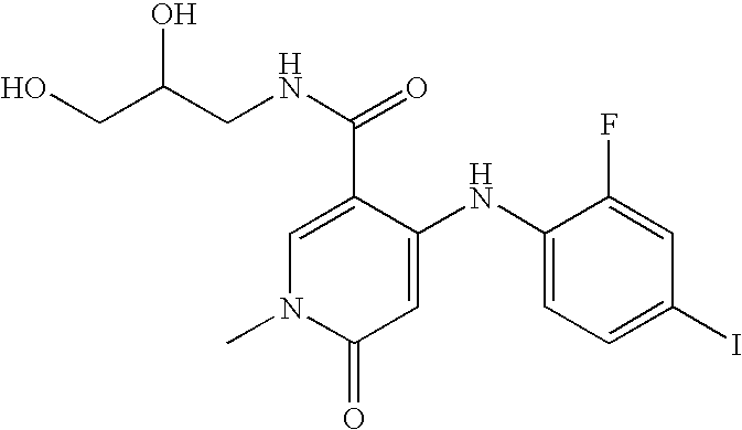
C1=C(C(=O)NCC(CO)O)C(NC2=CC=C(I)C=C2F)=CC(=O)N1C
